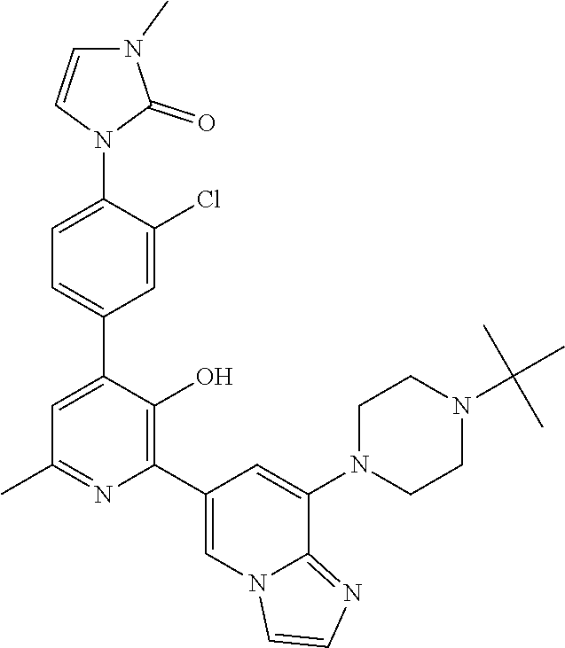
C1=C(N2C(=O)N(C)C=C2)C(Cl)=CC(C2=CC(C)=NC(C3=CN4C(=NC=C4)C(N4CCN(C(C)(C)C)CC4)=C3)=C2O)=C1
